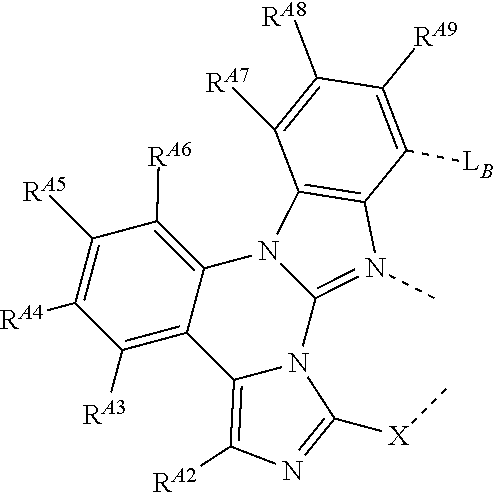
C12=N(C)C3=C(N1C1=C([RA6])C([RA5])=C([RA4])C([RA3])=C1C1=C([RA2])N=C([X]C)N21)C([RA7])=C([RA8])C([RA9])=C3[LB]
